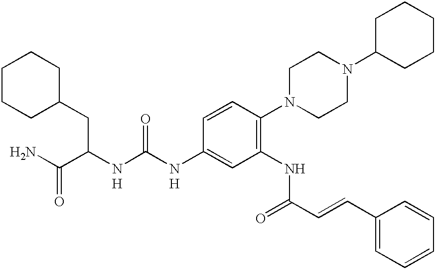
[H].[H].C1(CC(C(N)=O)NC(NC2=CC(NC(C=CC3=CC=CC=C3)=O)=C(N3CCN(C4CCCCC4)CC3)C=C2)=O)CCCCC1
